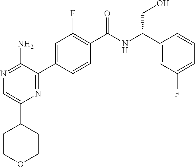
N1=C(N)C(C2=CC(F)=C(C(NC(C3=CC(F)=CC=C3)CO)=O)C=C2)=NC(C2CCOCC2)=C1
